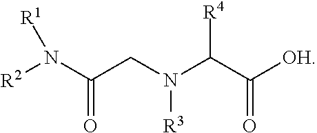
[R2]N(C(CN(C(C([OH])=O)[R4])[R3])=O)[R1]
